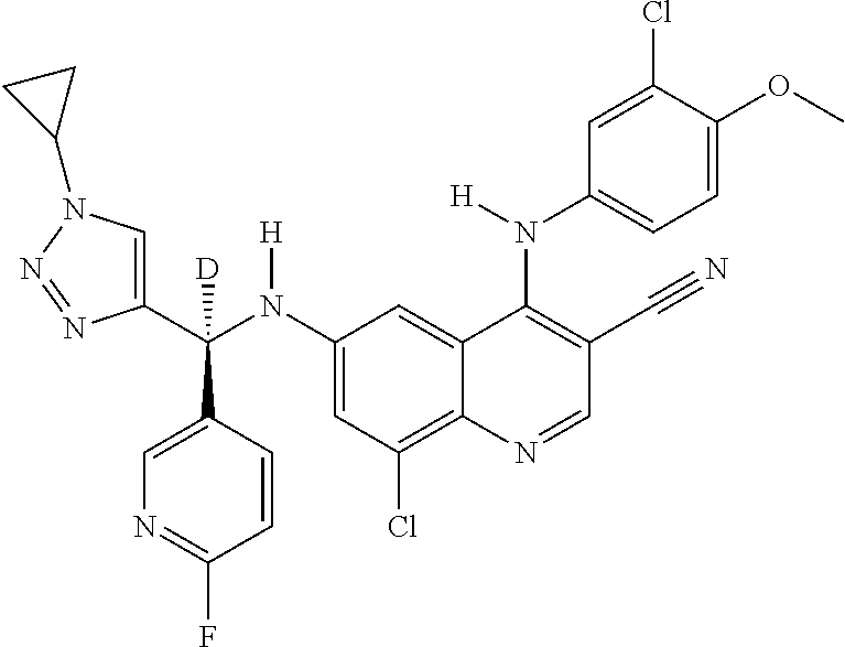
C1(N(C(C2=CN(C3CC3)N=N2)(C2=CN=C(F)C=C2)[D])[H])=CC(Cl)=C2C(=C1)C(N(C1=CC=C(OC)C(Cl)=C1)[H])=C(C#N)C=N2
